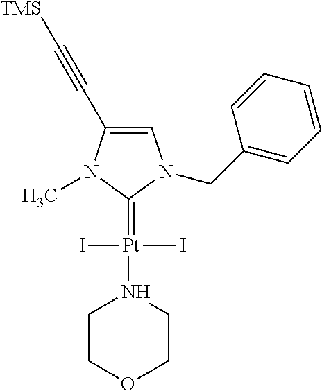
C1=C(C#C[TMS])N(C)C(=[Pt](N2CCOCC2)(I)I)N1CC1=CC=CC=C1
